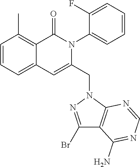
C1=CC=C2C(=C1C)C(=O)N(C1=CC=CC=C1F)C(CN1C3=C(C(N)=NC=N3)C(Br)=N1)=C2
